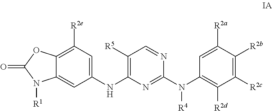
C12=C([R2e])C=C(NC3=C([R5])C=NC(N(C4=C([R2d])C([R2c])=C([R2b])C([R2a])=C4)[R4])=N3)C=C1N([R1])C(=O)O2
